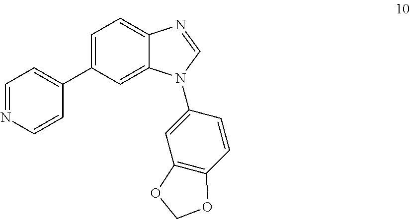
C1=NC=CC(C2=CC=C3C(=C2)N(C2=CC4=C(C=C2)OCO4)C=N3)=C1
